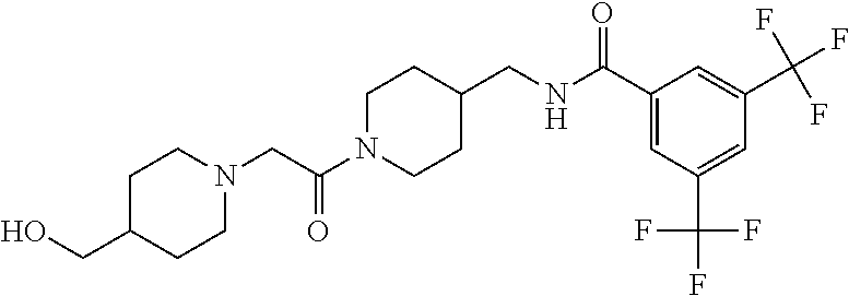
N1(CC(N2CCC(CNC(C3=CC(C(F)(F)F)=CC(C(F)(F)F)=C3)=O)CC2)=O)CCC(CO)CC1
